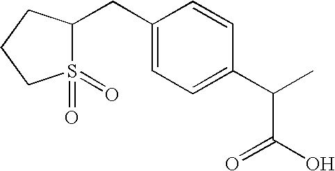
C1(CC2S(=O)(=O)CCC2)=CC=C(C(C(O)=O)C)C=C1
